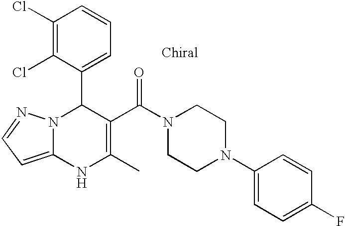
C1(Cl)=C(Cl)C(C2N3C(=CC=N3)NC(C)=C2C(N2CCN(C3=CC=C(F)C=C3)CC2)=O)=CC=C1
